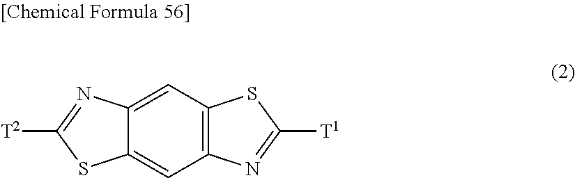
[T2]C1=NC2=CC3=C(C=C2S1)N=C([T1])S3
